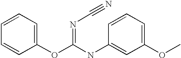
C1=CC=C(OC(NC2=CC(OC)=CC=C2)=NC#N)C=C1
